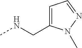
N(CC1=CC=NN1C)C
